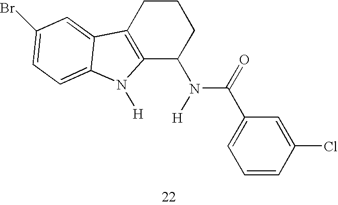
C12=C(CCCC1N(C(C1=CC=CC(Cl)=C1)=O)[H])C1=CC(Br)=CC=C1N2[H]
